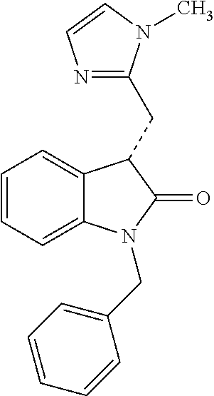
C12=CC=CC=C1N(CC1=CC=CC=C1)C(=O)C2CC1=NC=CN1C
